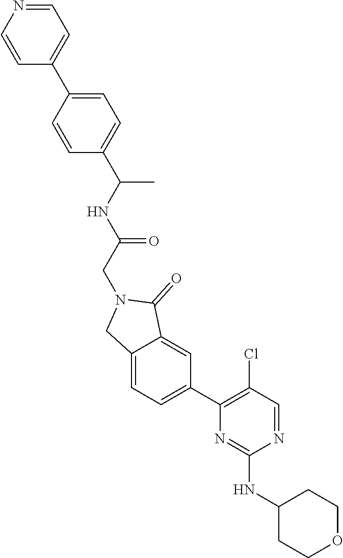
N1=CC(Cl)=C(C2=CC=C3C(=C2)C(=O)N(CC(NC(C2=CC=C(C4=CC=NC=C4)C=C2)C)=O)C3)N=C1NC1CCOCC1
